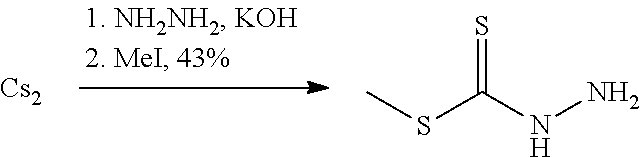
[Cs2].CSC(NN)=S
